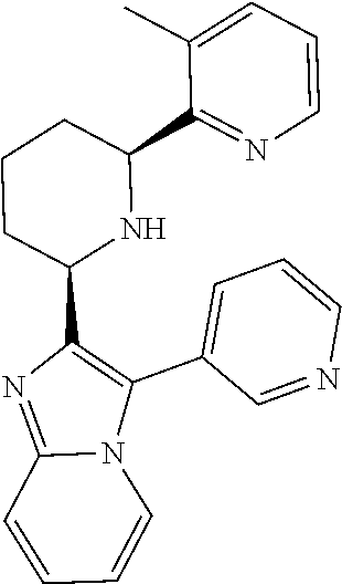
N12C(=NC(C3NC(C4=NC=CC=C4C)CCC3)=C1C1=CC=CN=C1)C=CC=C2
